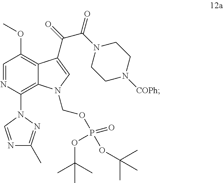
C1=NC(N2N=C(C)N=C2)=C2C(=C1OC)C(C(=O)C(=O)N1CCN([COPh])CC1)=CN2COP(OC(C)(C)C)(=O)OC(C)(C)C
